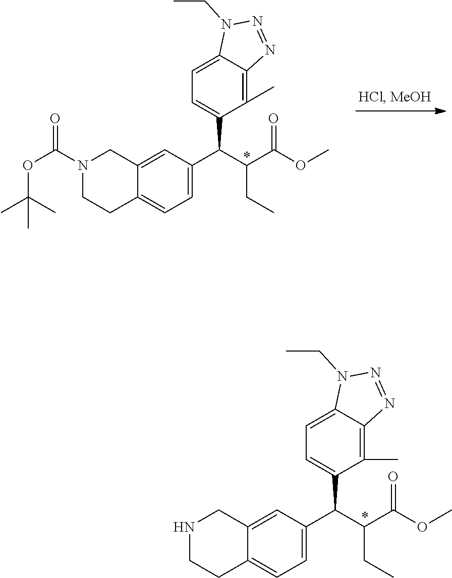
N1CC2=CC(C(C3=CC=C4C(=C3C)N=NN4CC)C(C(=O)OC)CC)=CC=C2CC1.N1(C(OC(C)(C)C)=O)CC2=CC(C(C3=CC=C4C(=C3C)N=NN4CC)C(C(=O)OC)CC)=CC=C2CC1
